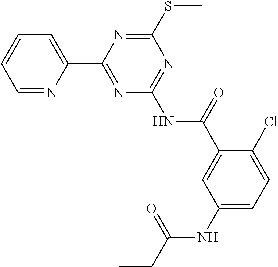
C1=NC(C2=NC(NC(C3=CC(NC(CC)=O)=CC=C3Cl)=O)=NC(SC)=N2)=CC=C1
